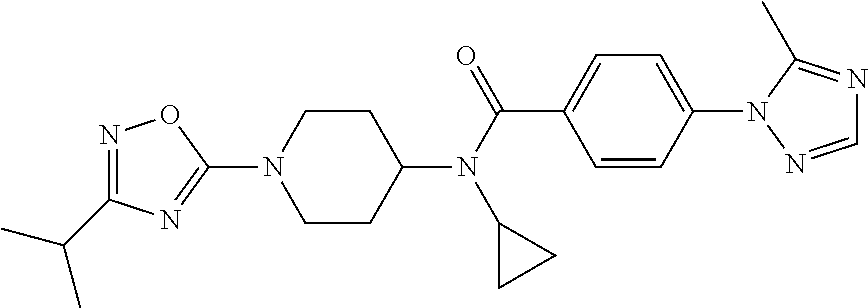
C1(N2CCC(N(C(=O)C3=CC=C(N4N=CN=C4C)C=C3)C3CC3)CC2)=NC(C(C)C)=NO1
